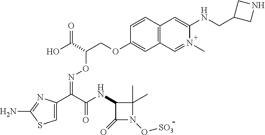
C1=C(C(C(NC2C(=O)N(O[SO3])C2(C)C)=O)=NOC(COC2=CC3=C(C=C2)C=C(NCC2CNC2)N(C)=C3)C(O)=O)N=C(N)S1
